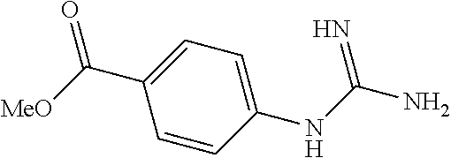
C1=CC(NC(N)=N)=CC=C1C([MeO])=O
